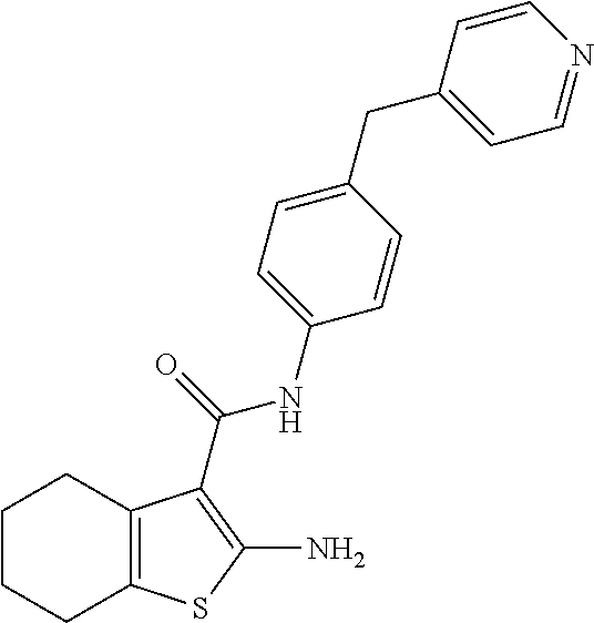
C1CCC2=C(C1)C(C(=O)NC1=CC=C(CC3=CC=NC=C3)C=C1)=C(N)S2
